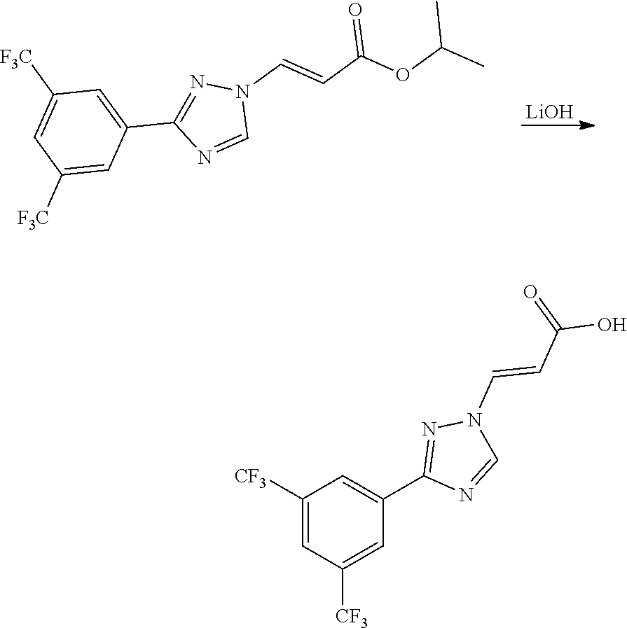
[LiOH].CC(OC(C=CN1C=NC(C2=CC([F3C])=CC([F3C])=C2)=N1)=O)C.C(N1N=C(C2=CC([CF3])=CC([CF3])=C2)N=C1)=CC(O)=O
